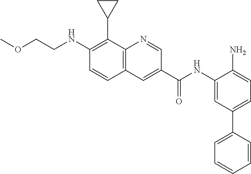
C12=C(N=CC(C(NC3=CC(C4=CC=CC=C4)=CC=C3N)=O)=C1)C(C1CC1)=C(NCCOC)C=C2
